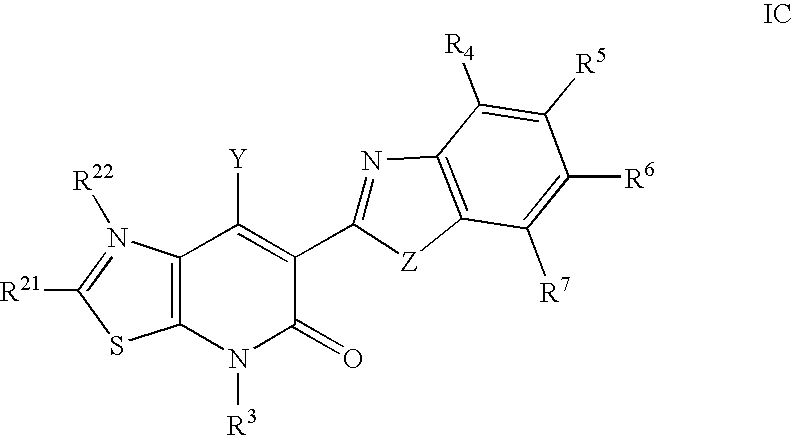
C12=C(N([R3])C(=O)C(C3=NC4=C([Z]3)C([R7])=C([R6])C([R5])=C4[R4])=C1[Y])SC([R21])=N2[R22]
